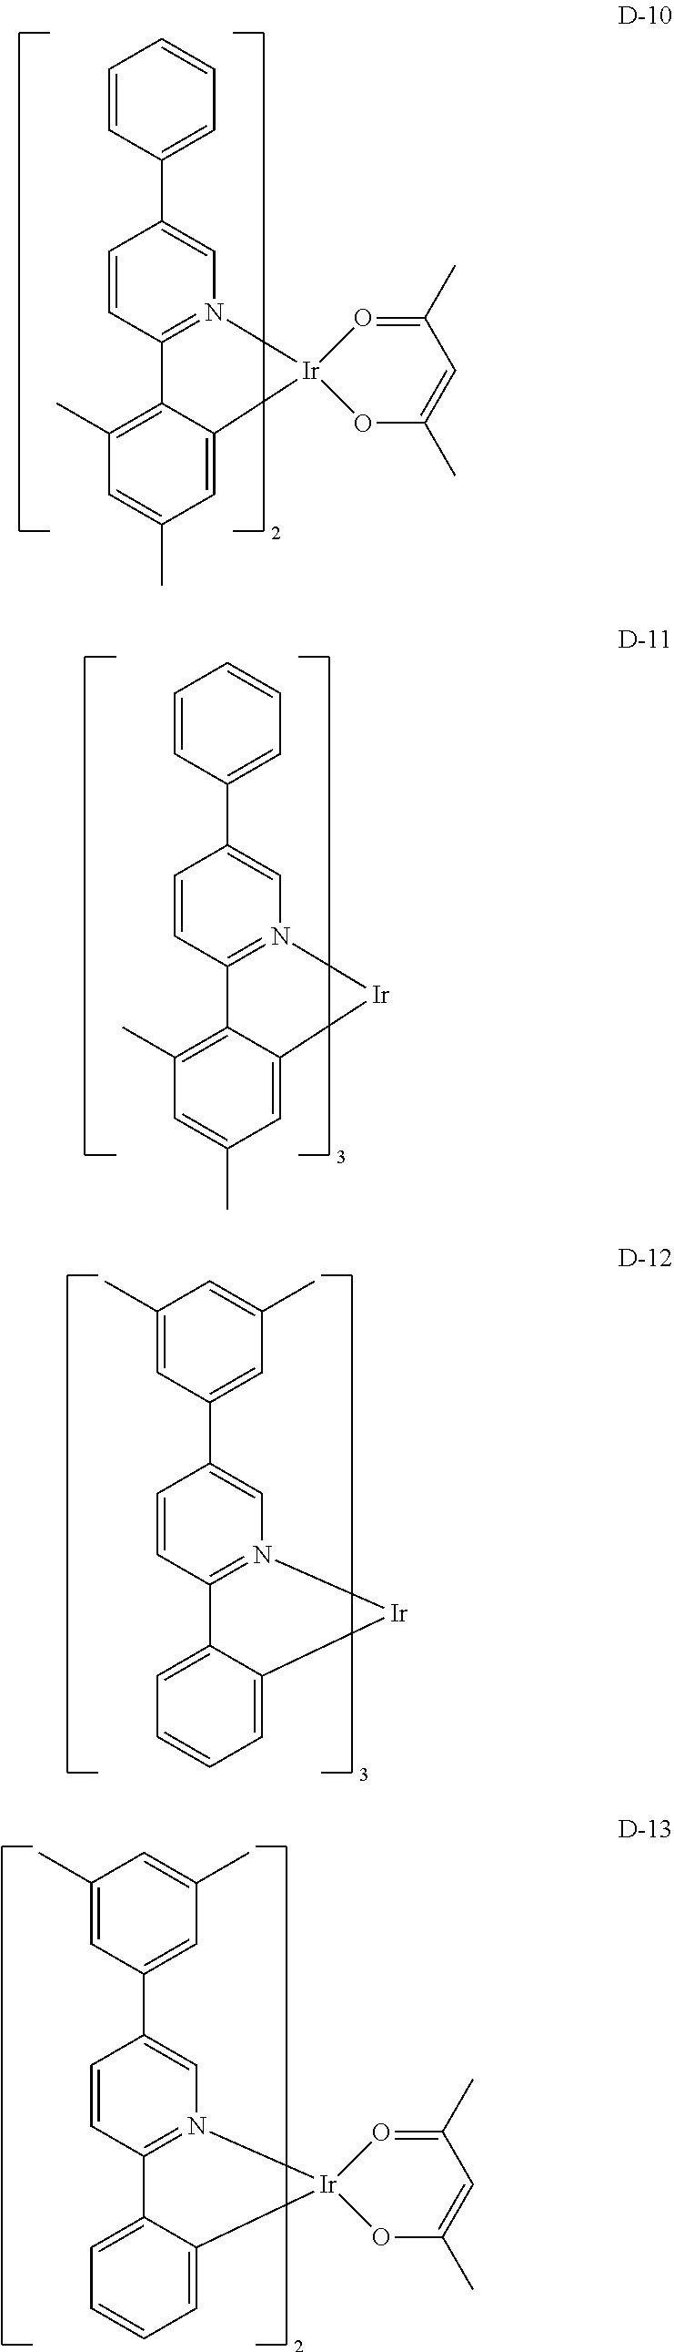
C1=CC(C2=CC=CC=C2)=CN2=C1C1=C(C)C=C(C)C=C1[Ir]21O=C(C)C=C(C)O1.C1=CC(C2=CC=CC=C2)=CN2=C1C1=C(C)C=C(C)C=C1[Ir]2.C1=CC(C2=CC(C)=CC(C)=C2)=CN2=C1C1=CC=CC=C1[Ir]2.C1=CC(C2=CC(C)=CC(C)=C2)=CN2=C1C1=CC=CC=C1[Ir]21O=C(C)C=C(C)O1
